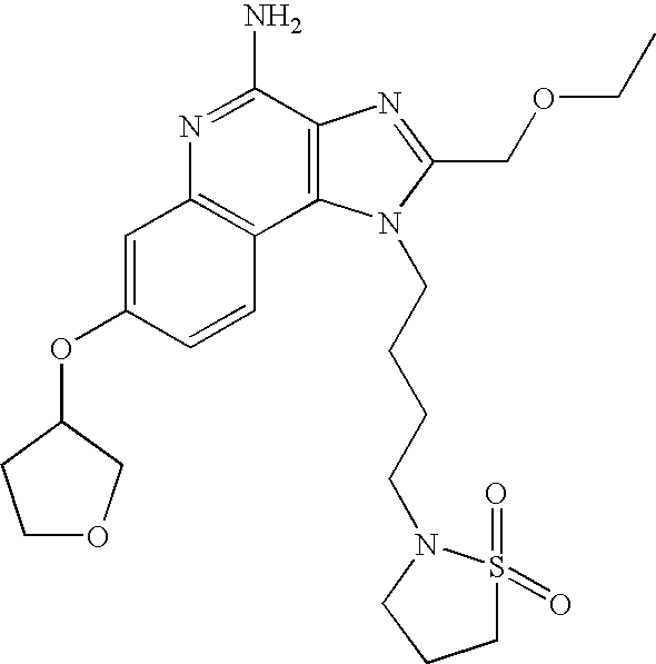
C1=C(OC2CCOC2)C=CC2=C1N=C(N)C1=C2N(CCCCN2S(=O)(=O)CCC2)C(COCC)=N1
